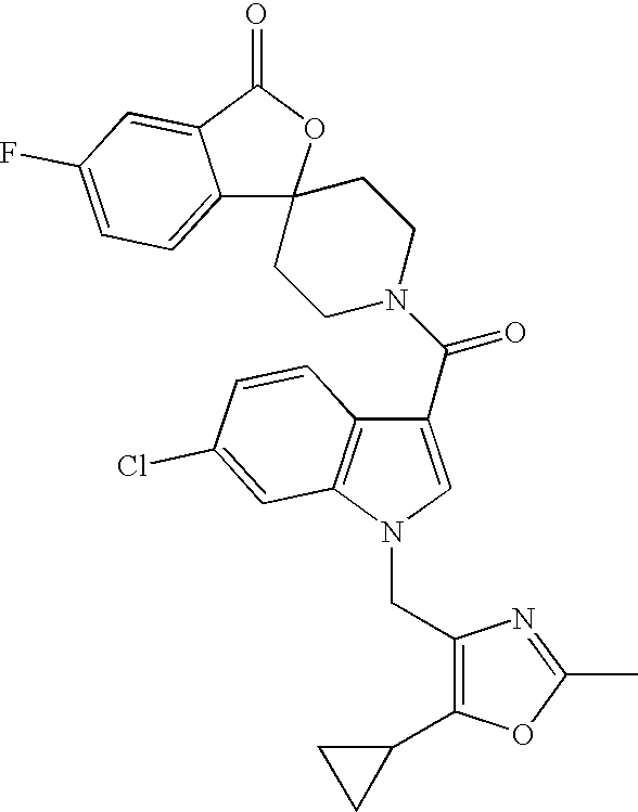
C12=CC=C(F)C=C1C(=O)OC21CCN(C(C2=CN(CC3=C(C4CC4)OC(C)=N3)C3=C2C=CC(Cl)=C3)=O)CC1
